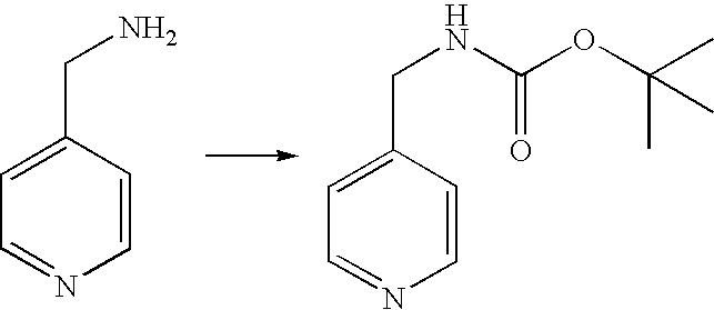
C1=NC=CC(CN)=C1.C1=NC=CC(CNC(OC(C)(C)C)=O)=C1
